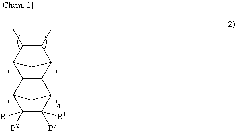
C12C(C3C(C)C(C)C1C3)C1C([B3])([B4])C([B2])([B1])C2C1.[q]
